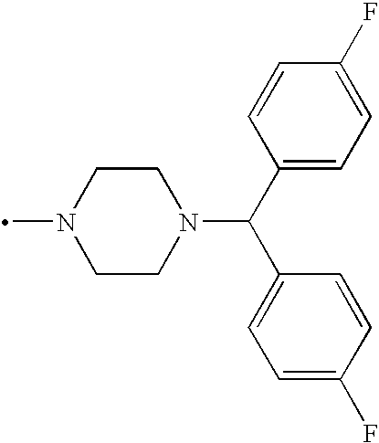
N1(C)CCN(C(C2=CC=C(F)C=C2)C2=CC=C(F)C=C2)CC1
